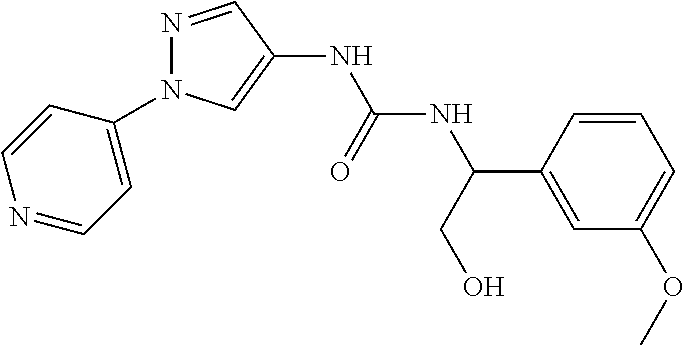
N1=CC(NC(NC(C2=CC(OC)=CC=C2)CO)=O)=CN1C1=CC=NC=C1
